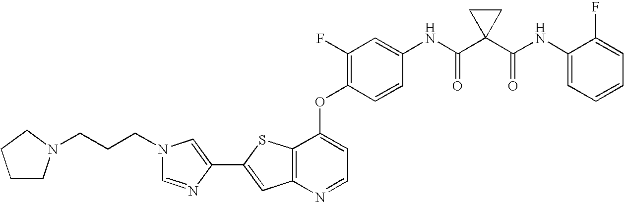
C12=C(SC(C3=CN(CCCN4CCCC4)C=N3)=C1)C(OC1=C(F)C=C(NC(C3(C(NC4=CC=CC=C4F)=O)CC3)=O)C=C1)=CC=N2
